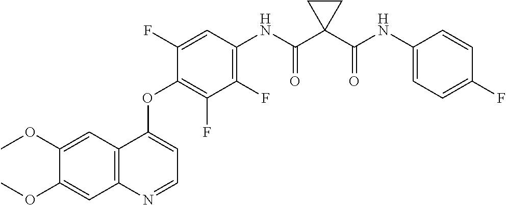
C1=C(OC)C(OC)=CC2=C1C(OC1=C(F)C(F)=C(NC(C3(C(NC4=CC=C(F)C=C4)=O)CC3)=O)C=C1F)=CC=N2
